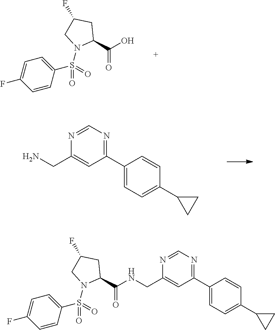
C1(C2=NC=NC(CN)=C2)=CC=C(C2CC2)C=C1.OC(C1CC(F)CN1S(=O)(=O)C1=CC=C(F)C=C1)=O.C1(C2=NC=NC(CNC(C3CC(F)CN3S(=O)(=O)C3=CC=C(F)C=C3)=O)=C2)=CC=C(C2CC2)C=C1
